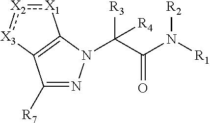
C1([R7])=NN(C(C(N([R1])[R2])=O)([R4])[R3])C2=C1[X3]:[X2]:[X1]2
